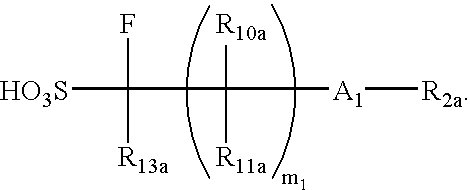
[HO3S]C(F)([R13a])C([R10a])([R11a])[A1][R2a]
